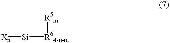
[Xn][Si][R64-n-m][R5m]
